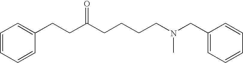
C1=CC=CC(CCC(CCCCN(CC2=CC=CC=C2)C)=O)=C1
